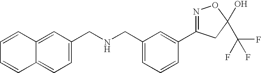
C1=C(CNCC2=CC=C3C(=C2)C=CC=C3)C=C(C2=NOC(C(F)(F)F)(O)C2)C=C1
